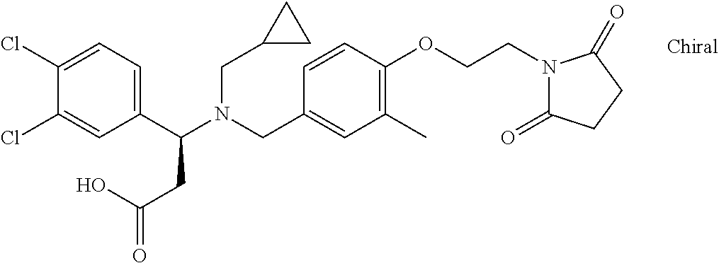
N(CC1=CC(C)=C(OCCN2C(=O)CCC2=O)C=C1)(C(C1=CC=C(Cl)C(Cl)=C1)CC(=O)O)CC1CC1
